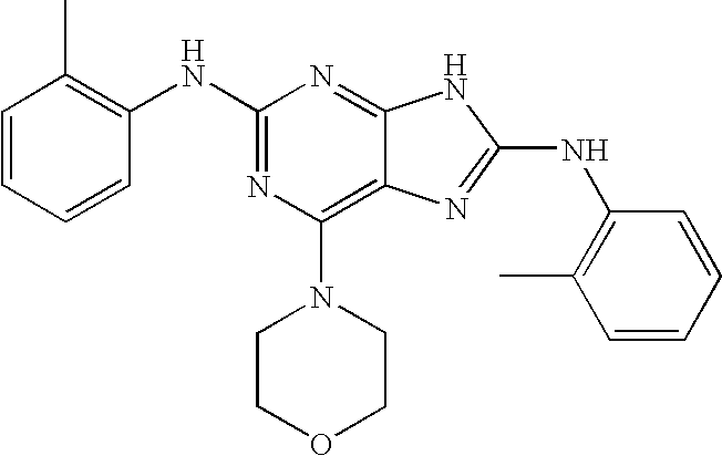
N(C1=NC(N2CCOCC2)=C2C(=N1)NC(NC1=C(C)C=CC=C1)=N2)C1=C(C)C=CC=C1
